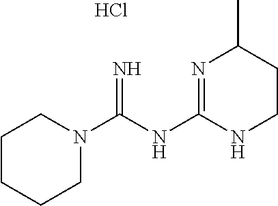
C1CCCN(C(NC2=NC(C)CCN2)=N)C1.Cl
